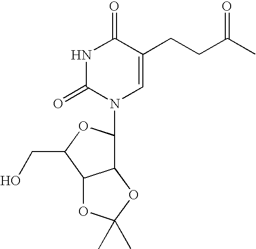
N1C(=O)N(C2C3C(C(CO)O2)OC(C)(C)O3)C=C(CCC(C)=O)C1=O
